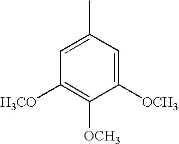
C1=C(C)C=C([OCH3])C([OCH3])=C1[H3CO]
